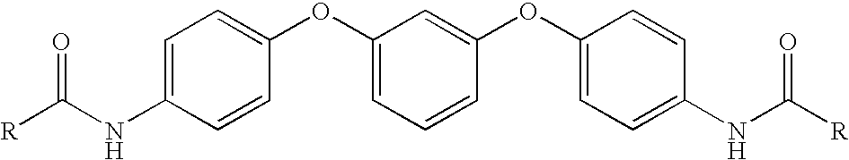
C1=C(NC([R])=O)C=CC(OC2=CC=CC(OC3=CC=C(NC(=O)[R])C=C3)=C2)=C1
